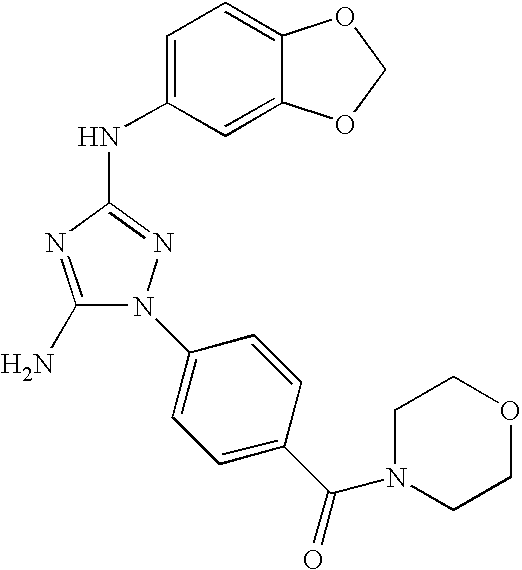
C1(N)=NC(NC2=CC=C3C(=C2)OCO3)=NN1C1=CC=C(C(=O)N2CCOCC2)C=C1
